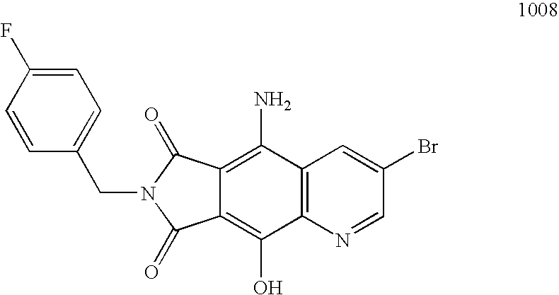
C1(N)=C2C(=C(O)C3=C1C=C(Br)C=N3)C(=O)N(CC1=CC=C(F)C=C1)C2=O
